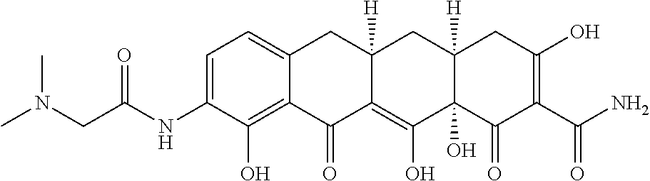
C1=C(NC(CN(C)C)=O)C(O)=C2C(=C1)CC1([H])C(=C(O)C3(O)C([H])(C1)CC(O)=C(C(N)=O)C3=O)C2=O
